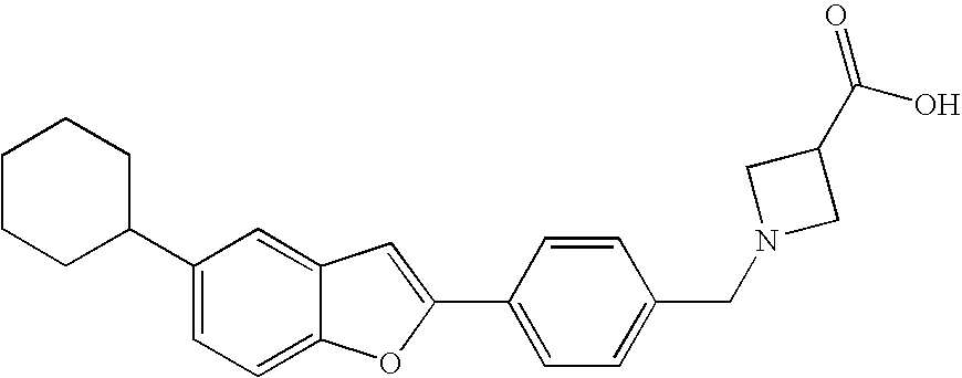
C1(C2CCCCC2)=CC=C2C(=C1)C=C(C1=CC=C(CN3CC(C(=O)O)C3)C=C1)O2
